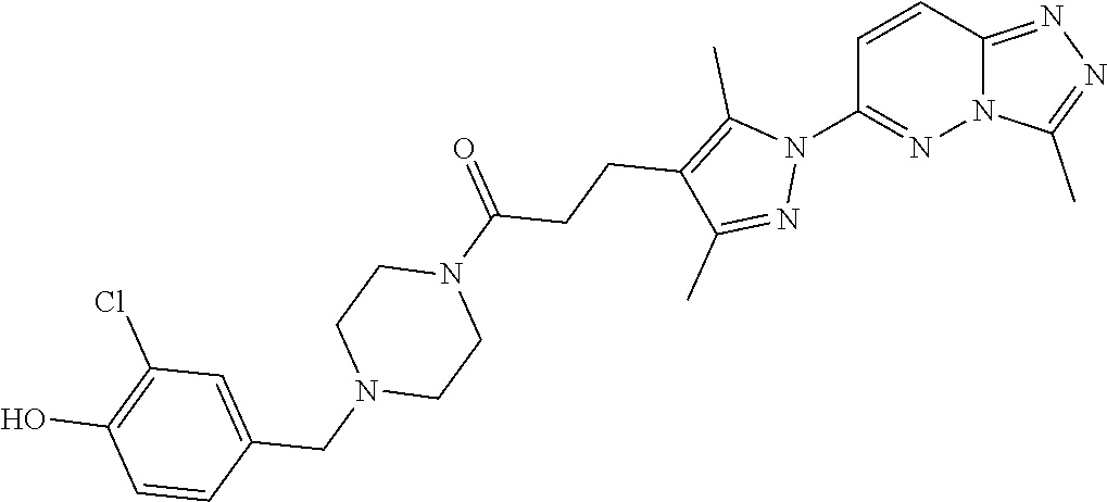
C1=CC2=NN=C(C)N2N=C1N1C(C)=C(CCC(N2CCN(CC3=CC(Cl)=C(O)C=C3)CC2)=O)C(C)=N1
